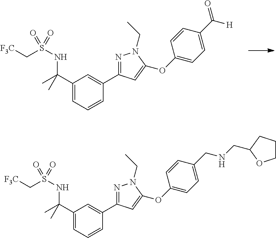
C1(C(C)(C)NS(C[F3C])(=O)=O)=CC=CC(C2=NN(CC)C(OC3=CC=C(C(=O)[H])C=C3)=C2)=C1.C1(C(C)(C)NS(C[F3C])(=O)=O)=CC=CC(C2=NN(CC)C(OC3=CC=C(CNCC4CCCO4)C=C3)=C2)=C1
